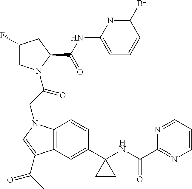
C1(F)CN(C(CN2C3=C(C(C(C)=O)=C2)C=C(C2(NC(=O)C4=NC=CC=N4)CC2)C=C3)=O)C(C(=O)NC2=CC=CC(Br)=N2)C1
